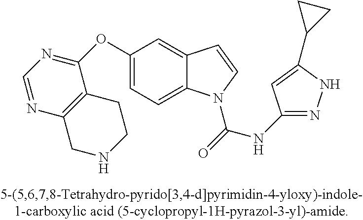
C1(OC2=NC=NC3=C2CCNC3)=CC=C2C(=C1)C=CN2C(=O)NC1=NNC(C2CC2)=C1
